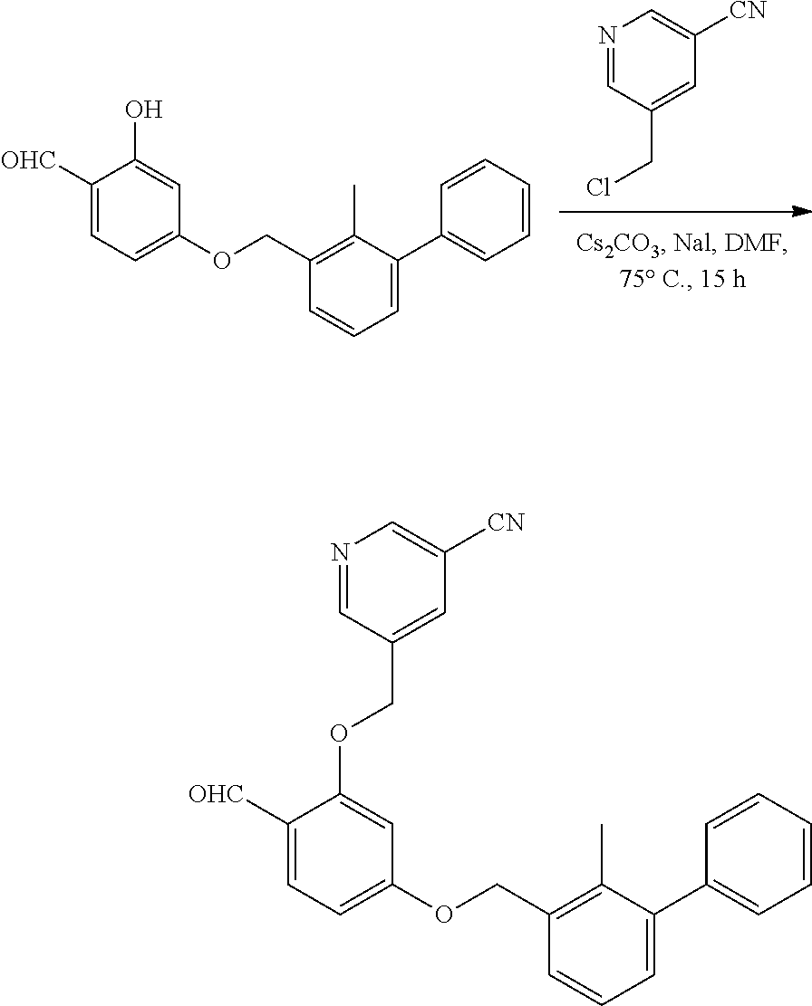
N1=CC(COC2=CC(OCC3=C(C)C(C4=CC=CC=C4)=CC=C3)=CC=C2[OHC])=CC([CN])=C1.OC1=CC(OCC2=C(C)C(C3=CC=CC=C3)=CC=C2)=CC=C1[OHC].N1=CC(CCl)=CC([CN])=C1
